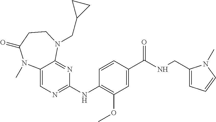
C1(NC2=NC=C3C(=N2)N(CC2CC2)CCC(=O)N3C)=C(OC)C=C(C(NCC2=CC=CN2C)=O)C=C1
